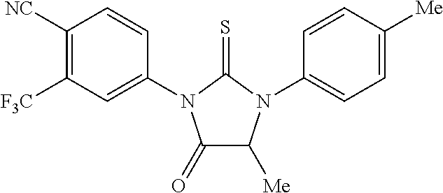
C1(=O)C([Me])N(C2=CC=C([Me])C=C2)C(=S)N1C1=CC([F3C])=C([NC])C=C1
